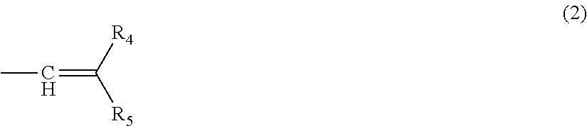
CC=C([R5])[R4]
